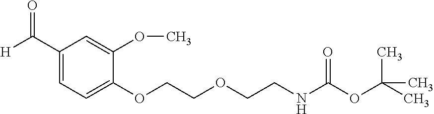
C1(C([H])=O)=CC=C(OCCOCCNC(OC(C)(C)C)=O)C(OC)=C1
